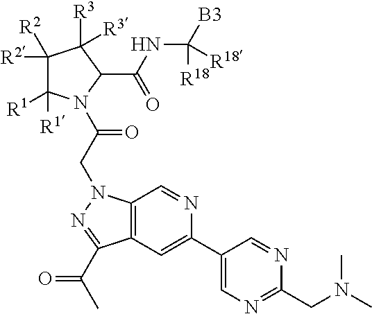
C1([R2])([R2])C([R1])([R1])N(C(CN2C3=C(C=C(C4=CN=C(CN(C)C)N=C4)N=C3)C(C(C)=O)=N2)=O)C(C(NC([B3])([R18])[R18])=O)C1([R3])[R3]
